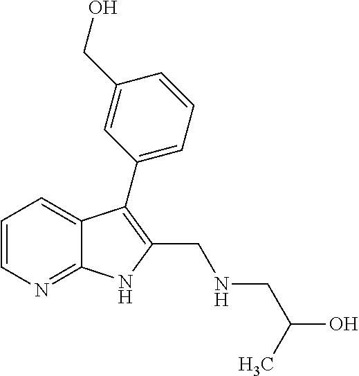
C1=CN=C2C(=C1)C(C1=CC=CC(CO)=C1)=C(CNCC(O)C)N2
